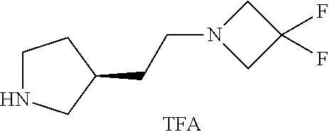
C1NCC(CCN2CC(F)(F)C2)C1
